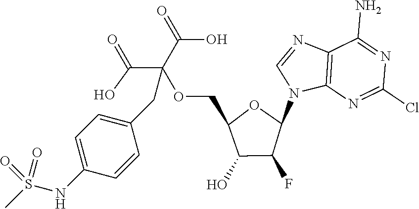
C12=C(N=C(Cl)N=C1N)N(C1OC(COC(C(=O)O)(C(=O)O)CC3=CC=C(NS(C)(=O)=O)C=C3)C(O)C1F)C=N2
